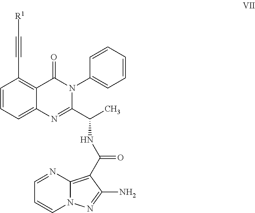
C1=CC=C2C(=C1C#C[R1])C(=O)N(C1=CC=CC=C1)C(C(C)NC(=O)C1=C3N(C=CC=N3)N=C1N)=N2
